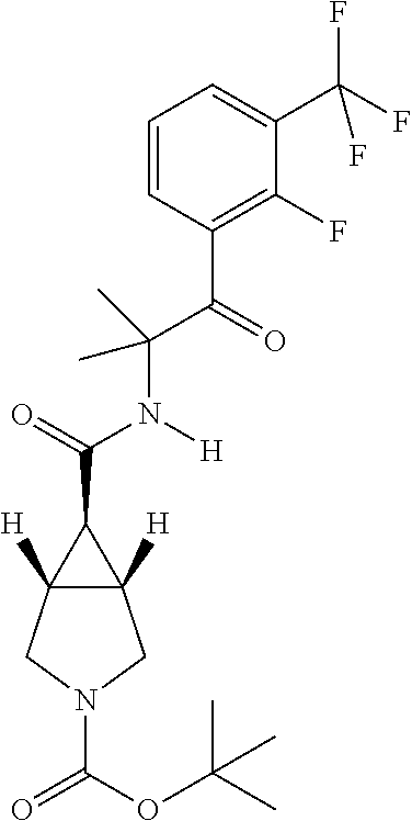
N(C(=O)C1C2([H])C1([H])CN(C(=O)OC(C)(C)C)C2)(C(C)(C(C1=C(F)C(C(F)(F)F)=CC=C1)=O)C)[H]
